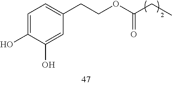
C1=C(O)C(O)=CC(CCOC(=O)CC)=C1
